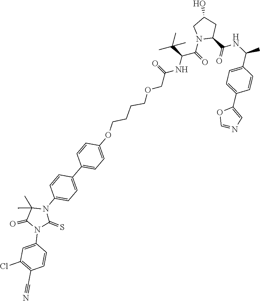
C1(C2=CC=C(OCCCCOCC(NC(C(=O)N3CC(O)CC3C(=O)NC(C3=CC=C(C4=CN=CO4)C=C3)C)C(C)(C)C)=O)C=C2)=CC=C(N2C(C)(C)C(=O)N(C3=CC(Cl)=C(C#N)C=C3)C2=S)C=C1
